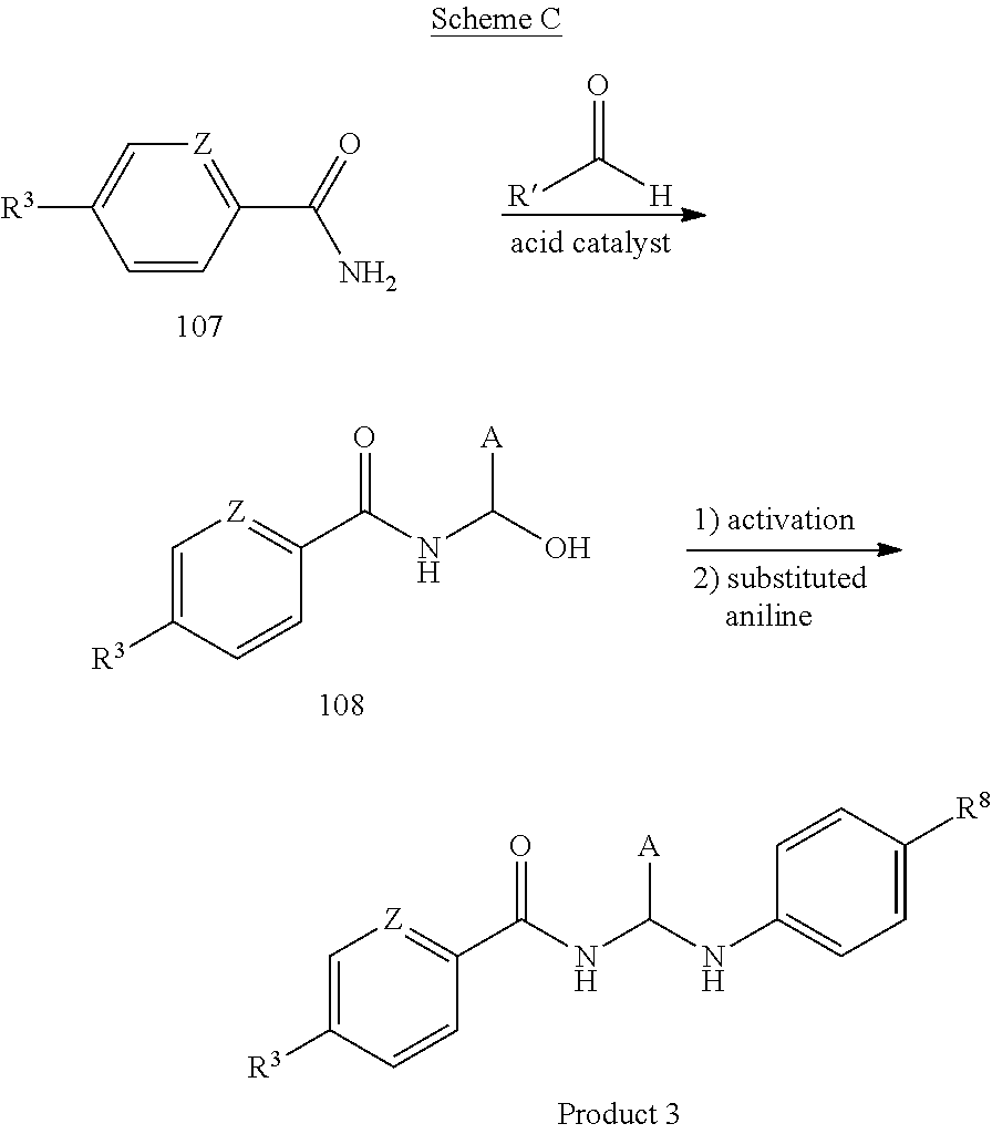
C1=C([R3])C=CC(C(NC(NC2=CC=C([R8])C=C2)[A])=O)=[Z]1.C1=CC(C(=O)N)=[Z]C=C1[R3].O=C([H])[R].C1=C([R3])C=CC(C(NC(O)[A])=O)=[Z]1
